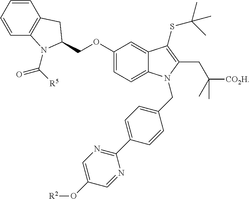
C1=CC=CC2=C1CC(COC1=CC=C3C(=C1)C(SC(C)(C)C)=C(CC([CO2H])(C)C)N3CC1=CC=C(C3=NC=C(O[R2])C=N3)C=C1)N2C([R5])=O
